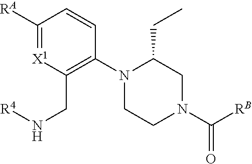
N1(C2=C(CN[R4])[X1]=C([RA])C=C2)CCN(C(=O)[RB])CC1CC
